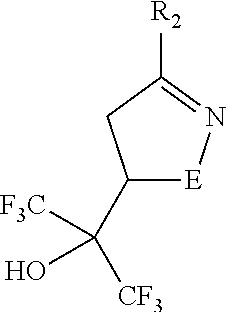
C1(C([F3C])([CF3])O)[E]N=C([R2])C1
